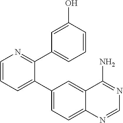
C1=CN=C(C2=CC=CC(O)=C2)C(C2=CC=C3C(=C2)C(N)=NC=N3)=C1
